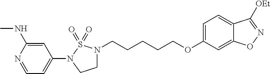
C1CN(CCCCCOC2=CC=C3C(=C2)ON=C3[OEt])S(=O)(=O)N1C1=CC=NC(NC)=C1
